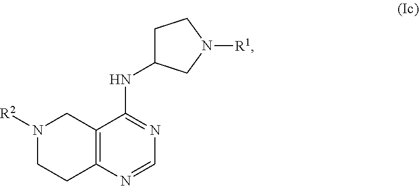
C12=C(N=CN=C1NC1CCN([R1])C1)CCN([R2])C2
